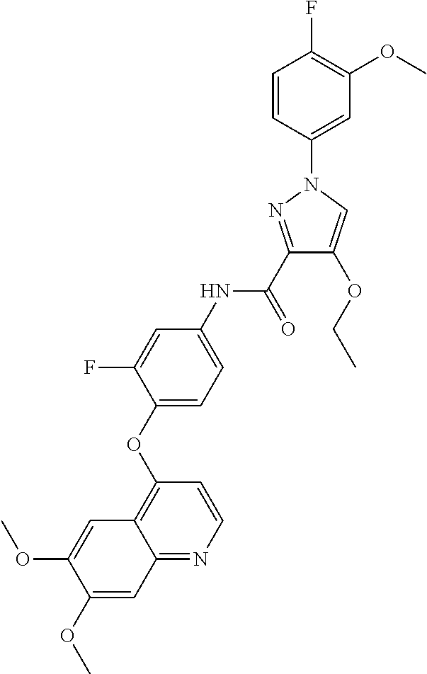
C1(C(NC2=CC=C(OC3=C4C(=NC=C3)C=C(OC)C(OC)=C4)C(F)=C2)=O)=NN(C2=CC(OC)=C(F)C=C2)C=C1OCC
